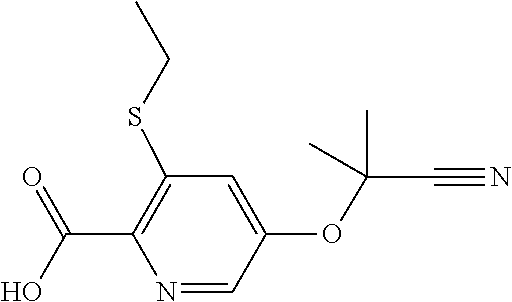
C1(OC(C)(C#N)C)=CC(SCC)=C(C(O)=O)N=C1
